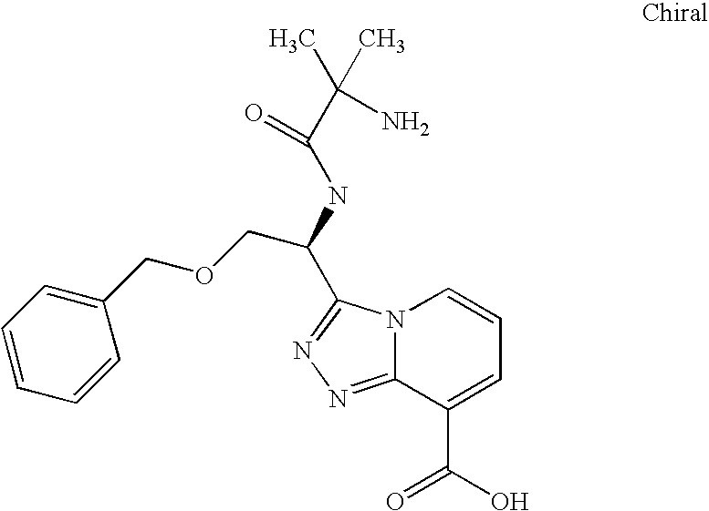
N12C(=NN=C1C(NC(C(C)(C)N)=O)COCC1=CC=CC=C1)C(C(O)=O)=CC=C2
